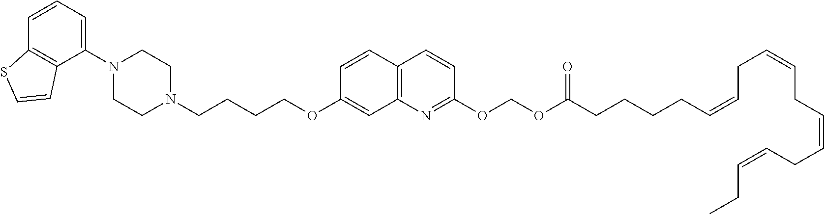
C1(N2CCN(CCCCOC3=CC4=C(C=C3)C=CC(OCOC(=O)CCCCC=CCC=CCC=CCC=CCC)=N4)CC2)=CC=CC2=C1C=CS2
